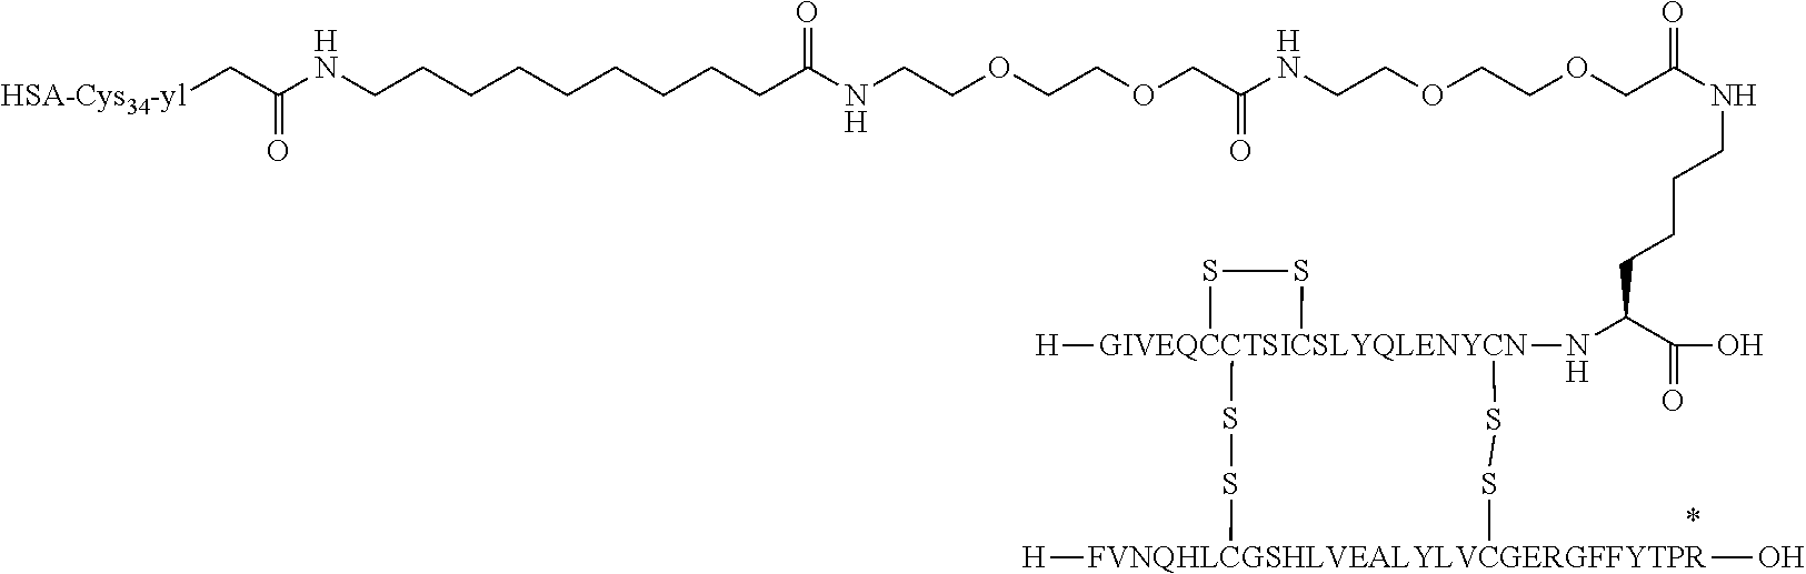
[HSA-Cys34-yl]CC(NCCCCCCCCCC(NCCOCCOCC(NCCOCCOCC(NCCCCC(N[GIVEQCCTSICSLYQLENYCN]12([H])(SS1)SS[FVNQHLCGSHLVEALYLVCGERGFFYTPR]([H])(O)SS2)C(=O)O)=O)=O)=O)=O
